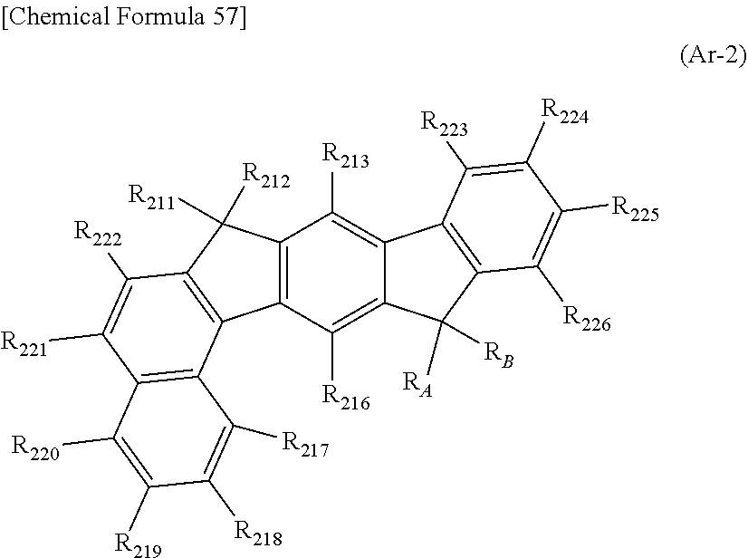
C12=C(C([R216])=C3C(=C1[R213])C1=C(C3([RA])[RB])C([R226])=C([R225])C([R224])=C1[R223])C1=C(C2([R212])[R211])C([R222])=C([R221])C2=C1C([R217])=C([R218])C([R219])=C2[R220]
